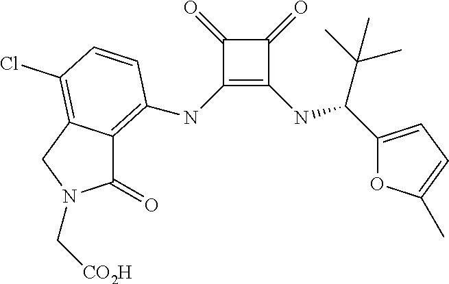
C1(=O)C(NC2=C3C(=O)N(C[CO2H])CC3=C(Cl)C=C2)=C(NC(C(C)(C)C)C2=CC=C(C)O2)C1=O
